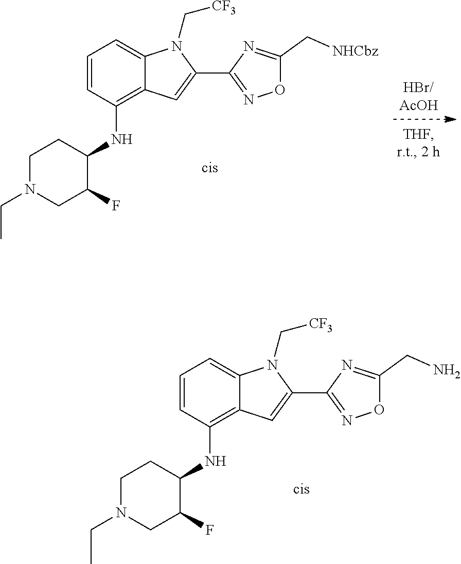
C12=CC=CC(NC3CCN(CC)CC3F)=C1C=C(C1=NOC(CN)=N1)N2C[CF3].[HBr/AcOH].C12=CC=CC(NC3CCN(CC)CC3F)=C1C=C(C1=NOC(C[NHCbz])=N1)N2C[CF3]
